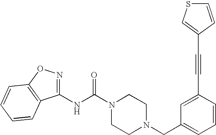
N(C(N1CCN(CC2=CC=CC(C#CC3=CSC=C3)=C2)CC1)=O)C1=NOC2=C1C=CC=C2
